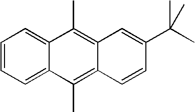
C12=CC=CC=C1C(C)=C1C(=C2C)C=CC(C(C)(C)C)=C1
